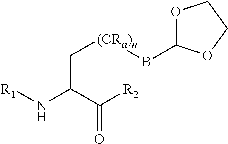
[R1]NC(C(=O)[R2])C[(CRa)n]BC1OCCO1
